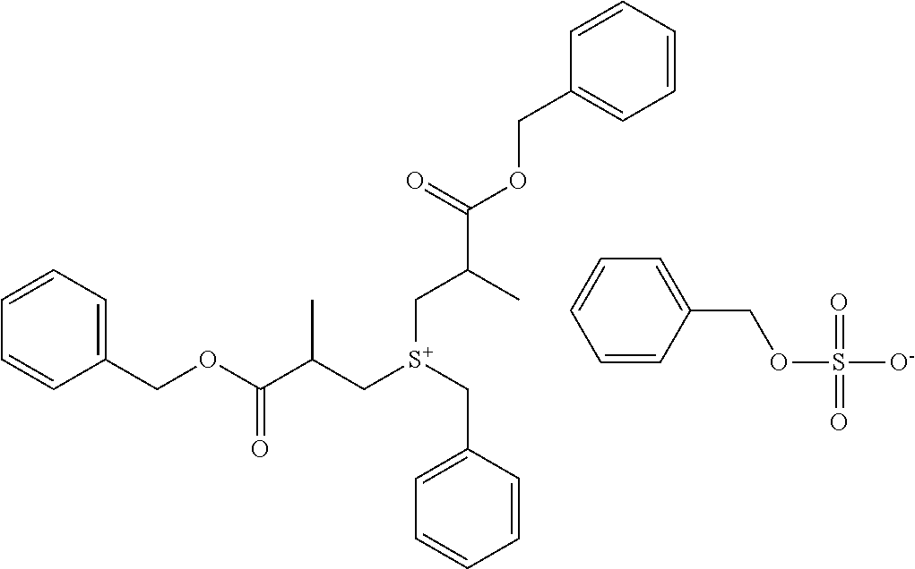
C1=CC=C(COC(C(C[S+](CC2=CC=CC=C2)CC(C(=O)OCC2=CC=CC=C2)C)C)=O)C=C1.C1=CC(COS([O-])(=O)=O)=CC=C1
